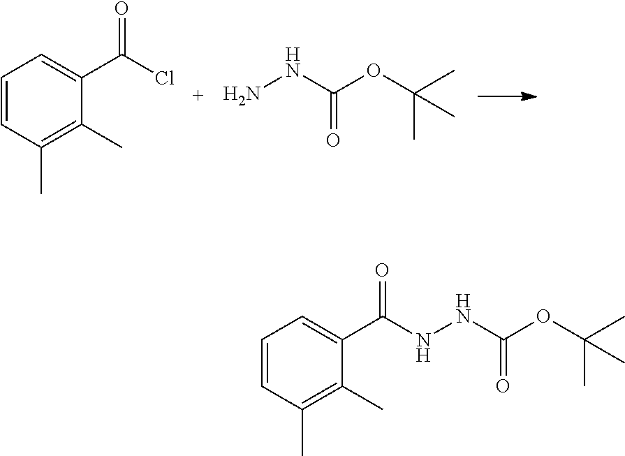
C1=CC(C)=C(C)C(C(Cl)=O)=C1.NNC(OC(C)(C)C)=O.C1=CC(C)=C(C)C(C(=O)NNC(OC(C)(C)C)=O)=C1
